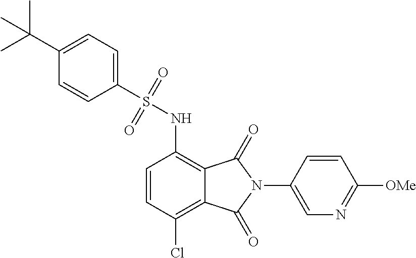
C1=CC(Cl)=C2C(=C1NS(C1=CC=C(C(C)(C)C)C=C1)(=O)=O)C(=O)N(C1=CN=C([OMe])C=C1)C2=O
